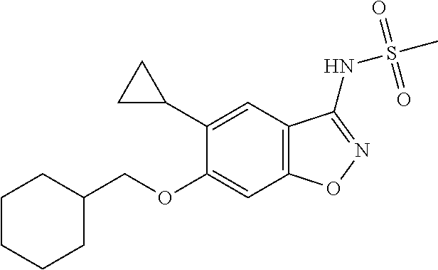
C1C(COC2=CC3=C(C=C2C2CC2)C(NS(C)(=O)=O)=NO3)CCCC1
